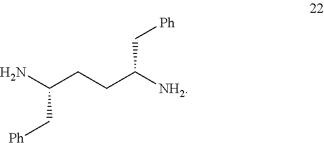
C(CCC([NH2])C[Ph])(N)C[Ph]
